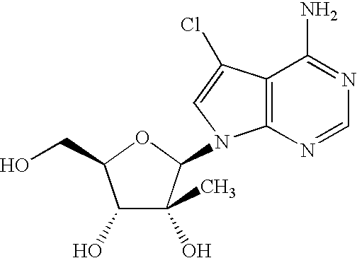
C1(O)C(O)(C)C(N2C3=C(C(Cl)=C2)C(N)=NC=N3)OC1CO
